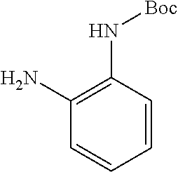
NC1=C(N[Boc])C=CC=C1
